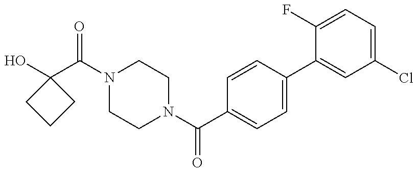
N1(C(C2(O)CCC2)=O)CCN(C(=O)C2=CC=C(C3=CC(Cl)=CC=C3F)C=C2)CC1
